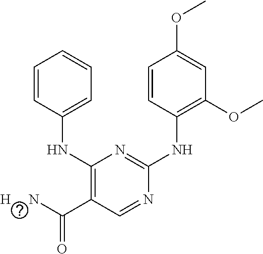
C1(NC2=CC=CC=C2)=C(C([H     N])=O)C=NC(NC2=C(OC)C=C(OC)C=C2)=N1
